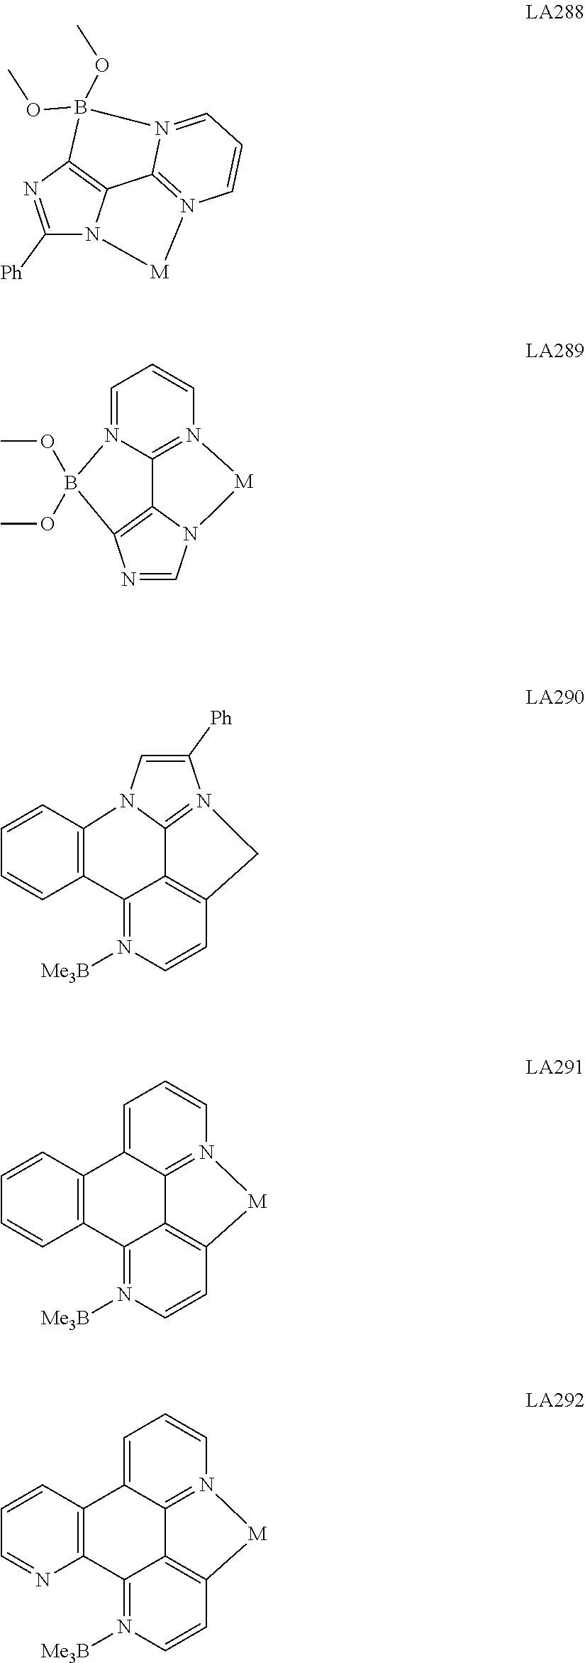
N1=CN2C3=C1B(OC)(OC)N1=CC=CN(=C31)[M]2.C1([Ph])=NC2=C3N1[M]N1=C3N(=CC=C1)B2(OC)OC.C1=C([Ph])N2=C3C4=C(C=CN([Me3B])=C4C4=C(C=CC=C4)N13)C2.C12=N3[M]C4=C1C(=N([Me3B])C=C4)C1=C(C=CC=C1)C2=CC=C3.C12=N3[M]C4=C1C(=N([Me3B])C=C4)C1=C(C=CC=N1)C2=CC=C3
